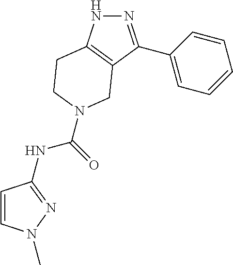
N1N=C(C2=CC=CC=C2)C2=C1CCN(C(=O)NC1=NN(C)C=C1)C2
